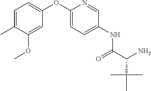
C1=C(C)C(OC)=CC(OC2=CC=C(NC(C(N)C(C)(C)C)=O)C=N2)=C1
